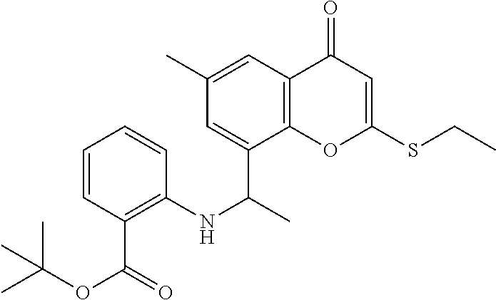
CC(C)(C)OC(C1=C(NC(C2=CC(C)=CC3=C2OC(SCC)=CC3=O)C)C=CC=C1)=O
